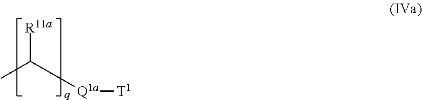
C(C)([Q1a][T1])[R11a]
